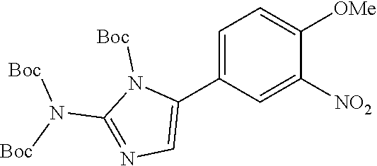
N(C1=NC=C(C2=CC=C([OMe])C([NO2])=C2)N1[Boc])([Boc])[Boc]
